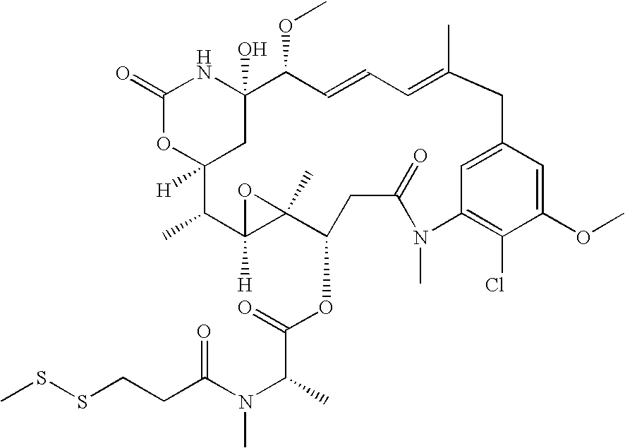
C1(=O)OC2([H])CC(O)(N1)C(OC)C=CC=C(C)CC1=CC(=C(Cl)C(OC)=C1)N(C)C(=O)CC(OC(C(N(C(CCSSC)=O)C)C)=O)C1(C)C([H])(C2C)O1
